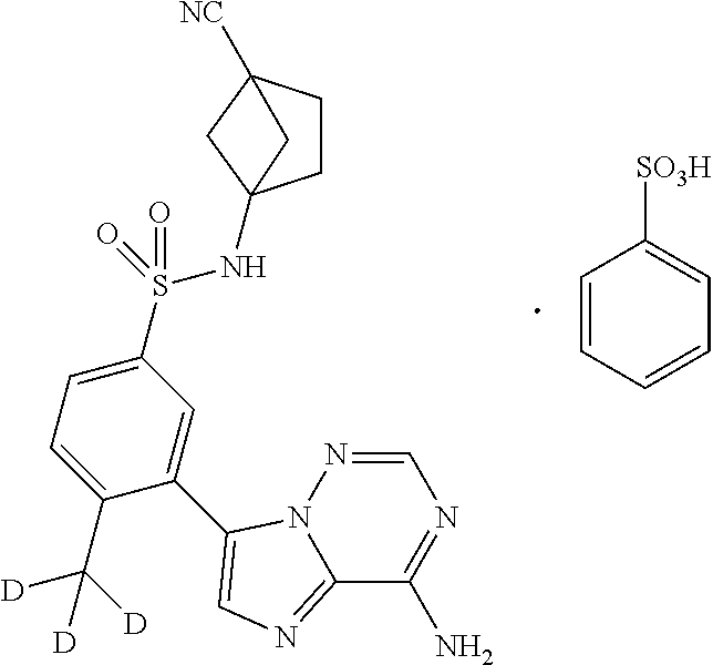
C12=NC=C(C3=CC(S(=O)(=O)NC45CCC([NC])(C4)C5)=CC=C3C([D])([D])[D])N1N=CN=C2N.C1=CC=CC=C1[SO3H]
